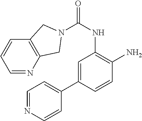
C1=C(C2=CC=NC=C2)C=CC(N)=C1NC(=O)N1CC2=C(C=CC=N2)C1
